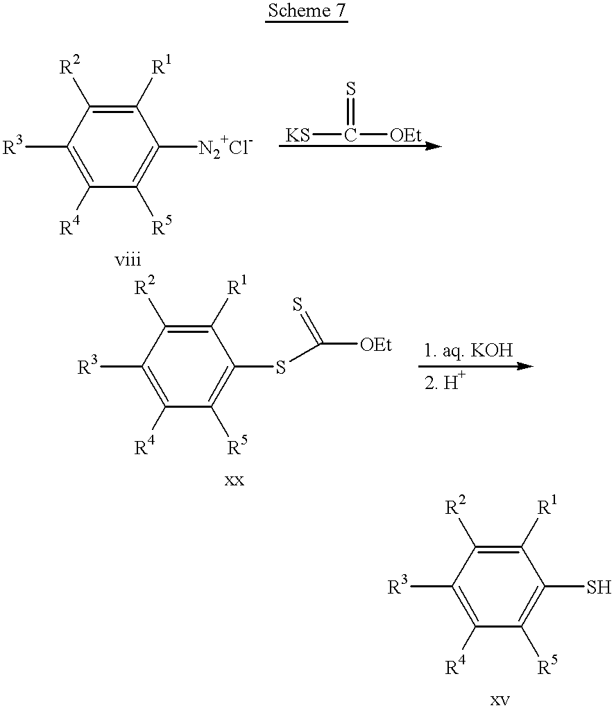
C1([R1])=C([R2])C([R3])=C([R4])C([R5])=C1[N2+Cl-].[KS]C([OEt])=S.C1([R1])=C([R2])C([R3])=C([R4])C([R5])=C1SC([OEt])=S.C1([R1])=C([R2])C([R3])=C([R4])C([R5])=C1S
